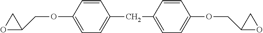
O1C(COC2=CC=C(CC3=CC=C(OCC4OC4)C=C3)C=C2)C1
